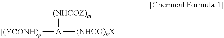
[(NHCOZ)m][A]([(NHCO)nX])[[(YCONH)p]
